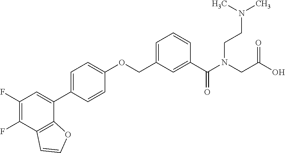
C1(F)=C(F)C2=C(C(C3=CC=C(OCC4=CC=CC(C(N(CC(O)=O)CCN(C)C)=O)=C4)C=C3)=C1)OC=C2
